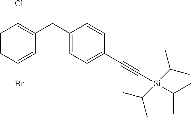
C1(CC2=C(Cl)C=CC(Br)=C2)=CC=C(C#C[Si](C(C)C)(C(C)C)C(C)C)C=C1
